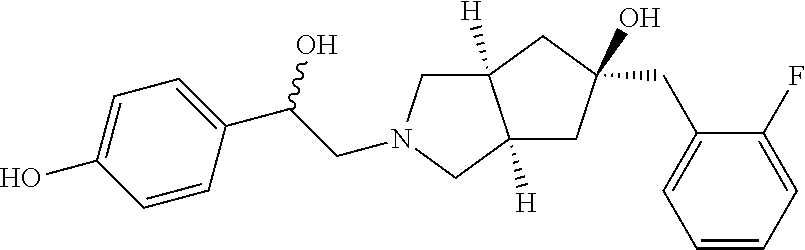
C1=CC(C(CN2CC3([H])C([H])(C2)CC(O)(CC2=CC=CC=C2F)C3)O)=CC=C1O
